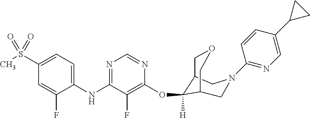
C1(NC2=NC=NC(OC3([H])C4COCC3CN(C3=NC=C(C5CC5)C=C3)C4)=C2F)=CC=C(S(C)(=O)=O)C=C1F
